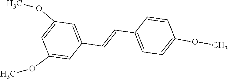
C1(OC)=CC(C=CC2=CC=C(OC)C=C2)=CC(OC)=C1
